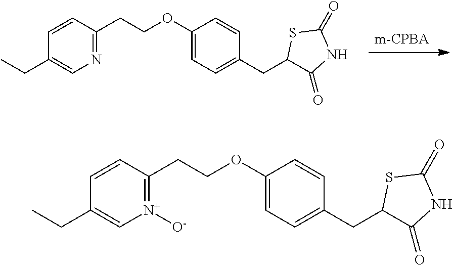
N1=C(CCOC2=CC=C(CC3C(=O)NC(=O)S3)C=C2)C=CC(CC)=C1.[N+]1([O-])=C(CCOC2=CC=C(CC3C(=O)NC(=O)S3)C=C2)C=CC(CC)=C1
